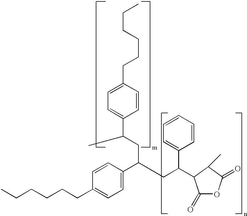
CCCCCCC1=CC=C(C(CC(C)C2=CC=C(CCCCCC)C=C2)CC(C2=CC=CC=C2)C2C(=O)OC(=O)C2C)C=C1
